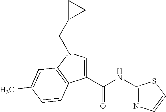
C1(C(NC2=NC=CS2)=O)=CN(CC2CC2)C2=C1C=CC(C)=C2
